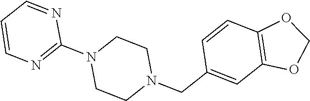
C12=C(OCO1)C=CC(CN1CCN(C3=NC=CC=N3)CC1)=C2
